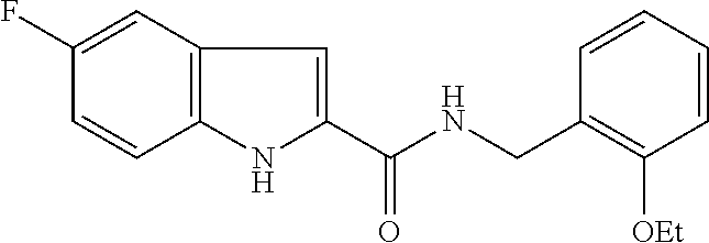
C1(F)=CC2=C(C=C1)NC(C(NCC1=C([OEt])C=CC=C1)=O)=C2
